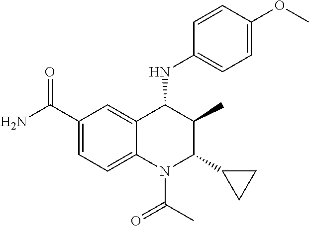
C1(C(N)=O)=CC=C2C(=C1)C(NC1=CC=C(OC)C=C1)C(C)C(C1CC1)N2C(C)=O
